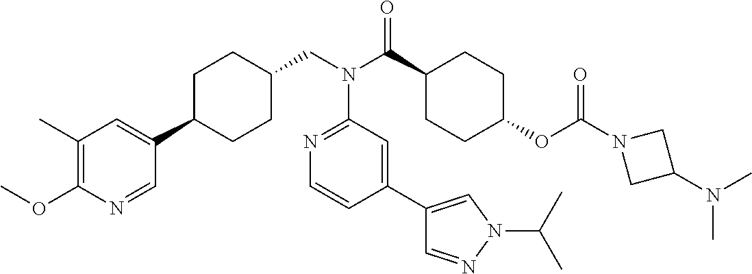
C1(C)=C(OC)N=CC(C2CCC(CN(C(C3CCC(OC(N4CC(N(C)C)C4)=O)CC3)=O)C3=NC=CC(C4=CN(C(C)C)N=C4)=C3)CC2)=C1
